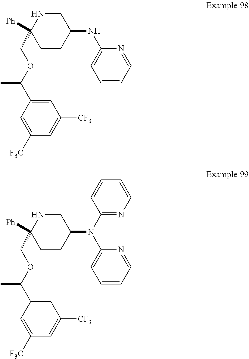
C1=CC=NC(NC2CNC([Ph])(COC(C3=CC([CF3])=CC([F3C])=C3)C)CC2)=C1.C1=CC=NC(N(C2CNC([Ph])(COC(C3=CC([CF3])=CC([F3C])=C3)C)CC2)C2=NC=CC=C2)=C1
